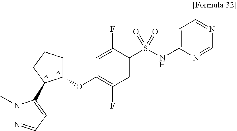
C1=C(NS(C2=CC(F)=C(OC3CCCC3C3=CC=NN3C)C=C2F)(=O)=O)N=CN=C1
